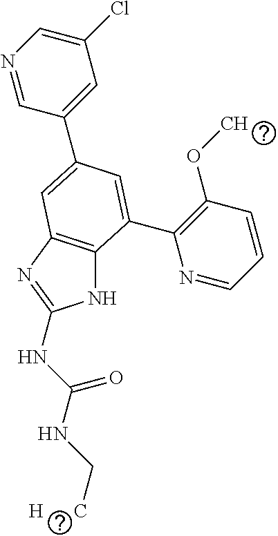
N1C2=C(N=C1NC(NC[H      C])=O)C=C(C1=CC(Cl)=CN=C1)C=C2C1=C(OC)C=CC=N1
